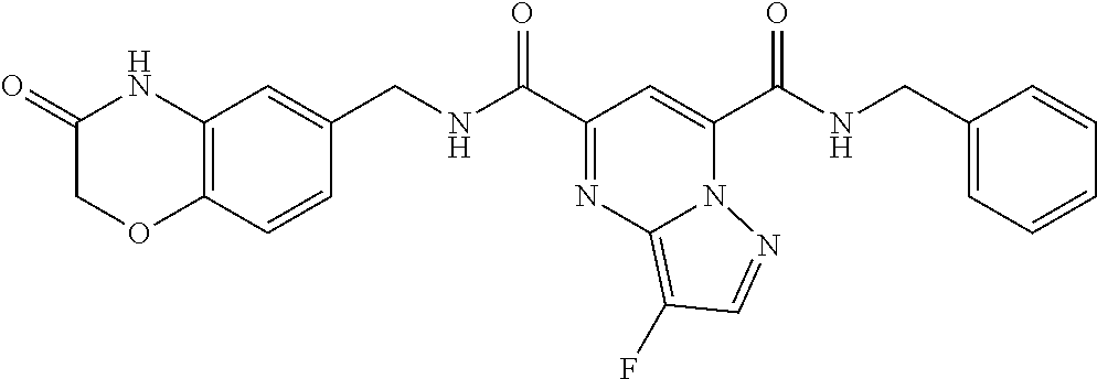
C(C1=NC2=C(F)C=NN2C(C(NCC2=CC=CC=C2)=O)=C1)(=O)NCC1=CC2=C(C=C1)OCC(=O)N2
